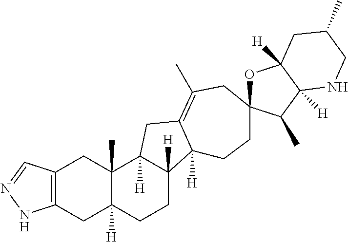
C12=C(C=NN1)CC1(C)C([H])(C2)CCC2([H])C1([H])CC1=C(C)CC3(CCC21[H])OC1([H])C([H])(C3C)NCC(C)C1
